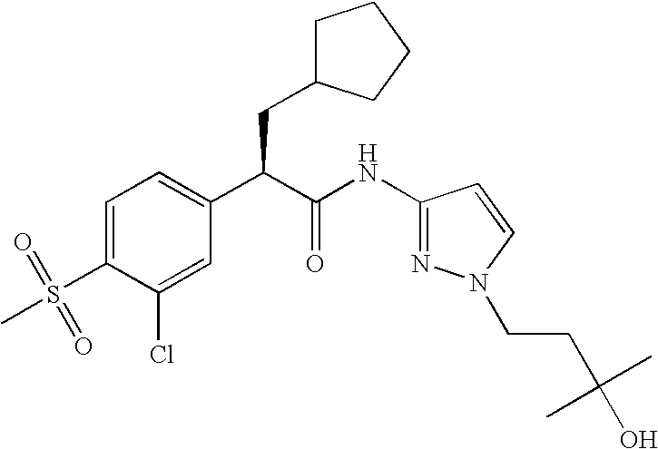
C1=C(S(=O)(C)=O)C(Cl)=CC(C(C(NC2=NN(CCC(C)(C)O)C=C2)=O)CC2CCCC2)=C1
